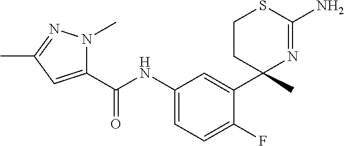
C1(C(NC2=CC=C(F)C(C3(C)N=C(N)SCC3)=C2)=O)=CC(C)=NN1C
